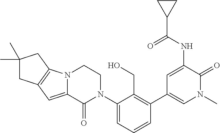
N12C(=CC3=C1CC(C)(C)C3)C(=O)N(C1=CC=CC(C3=CN(C)C(=O)C(NC(C4CC4)=O)=C3)=C1CO)CC2
